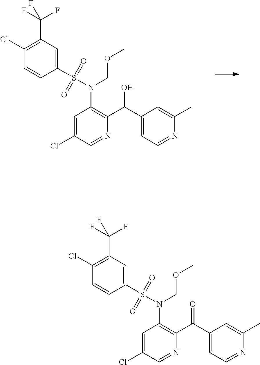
C1(S(N(COC)C2=C(C(C3=CC=NC(C)=C3)O)N=CC(Cl)=C2)(=O)=O)=CC(C(F)(F)F)=C(Cl)C=C1.C1(S(N(COC)C2=C(C(C3=CC=NC(C)=C3)=O)N=CC(Cl)=C2)(=O)=O)=CC(C(F)(F)F)=C(Cl)C=C1
